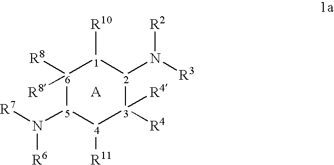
[6]1([R8])([R8])[5](N([R7])[R6])[4]([R11])[3]([R4])([R4])[2](N([R3])[R2])[1]1[R10]
